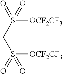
C(S(=O)(=O)[OCF2CF3])S(=O)([OCF2CF3])=O
